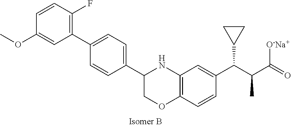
C1=C(OC)C=CC(F)=C1C1=CC=C(C2NC3=C(OC2)C=CC(C(C(C(=O)[O-Na+])C)C2CC2)=C3)C=C1
